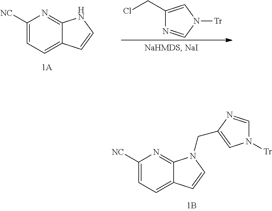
C1([NC])=CC=C2C(=N1)N(CC1=CN([Tr])C=N1)C=C2.C1([NC])=CC=C2C(=N1)NC=C2.C1(CCl)=CN([Tr])C=N1
